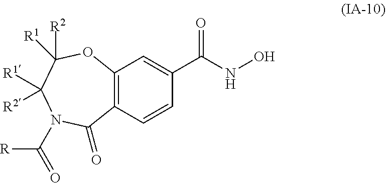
C12=C(C=CC(C(NO)=O)=C1)C(=O)N(C([R])=O)C([R1])([R2])C([R1])([R2])O2
